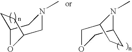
C1OCC2N(C)C1CC2.C12OC(CN(C)C1)CC2
